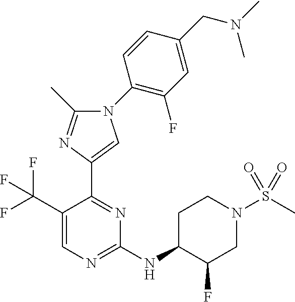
C1(NC2C(F)CN(S(C)(=O)=O)CC2)=NC=C(C(F)(F)F)C(C2=CN(C3=C(F)C=C(CN(C)C)C=C3)C(C)=N2)=N1
